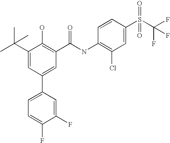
C1(C(C)(C)C)=CC(C2=CC=C(F)C(F)=C2)=CC(C(NC2=C(Cl)C=C(S(C(F)(F)F)(=O)=O)C=C2)=O)=C1O
